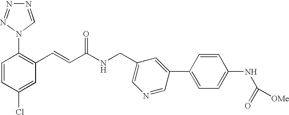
C1=CC(Cl)=CC(C=CC(NCC2=CN=CC(C3=CC=C(NC(=O)[OMe])C=C3)=C2)=O)=C1N1C=NN=N1
